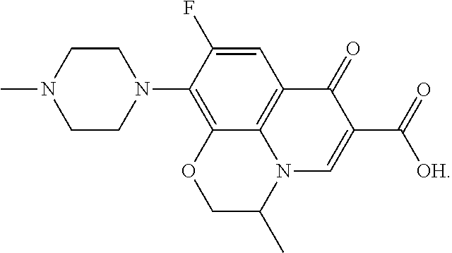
C1CN(C2=C3C4=C(C=C2F)C(=O)C(C([OH])=O)=CN4C(C)CO3)CCN1C
